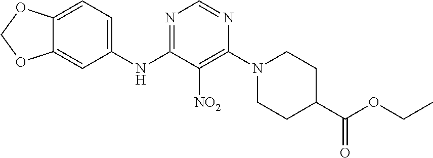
N1=C(NC2=CC=C3C(=C2)OCO3)C([NO2])=C(N2CCC(C(OCC)=O)CC2)N=C1
